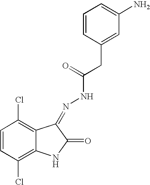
C1=CC(Cl)=C2C(=C1Cl)C(=NNC(CC1=CC(N)=CC=C1)=O)C(=O)N2
